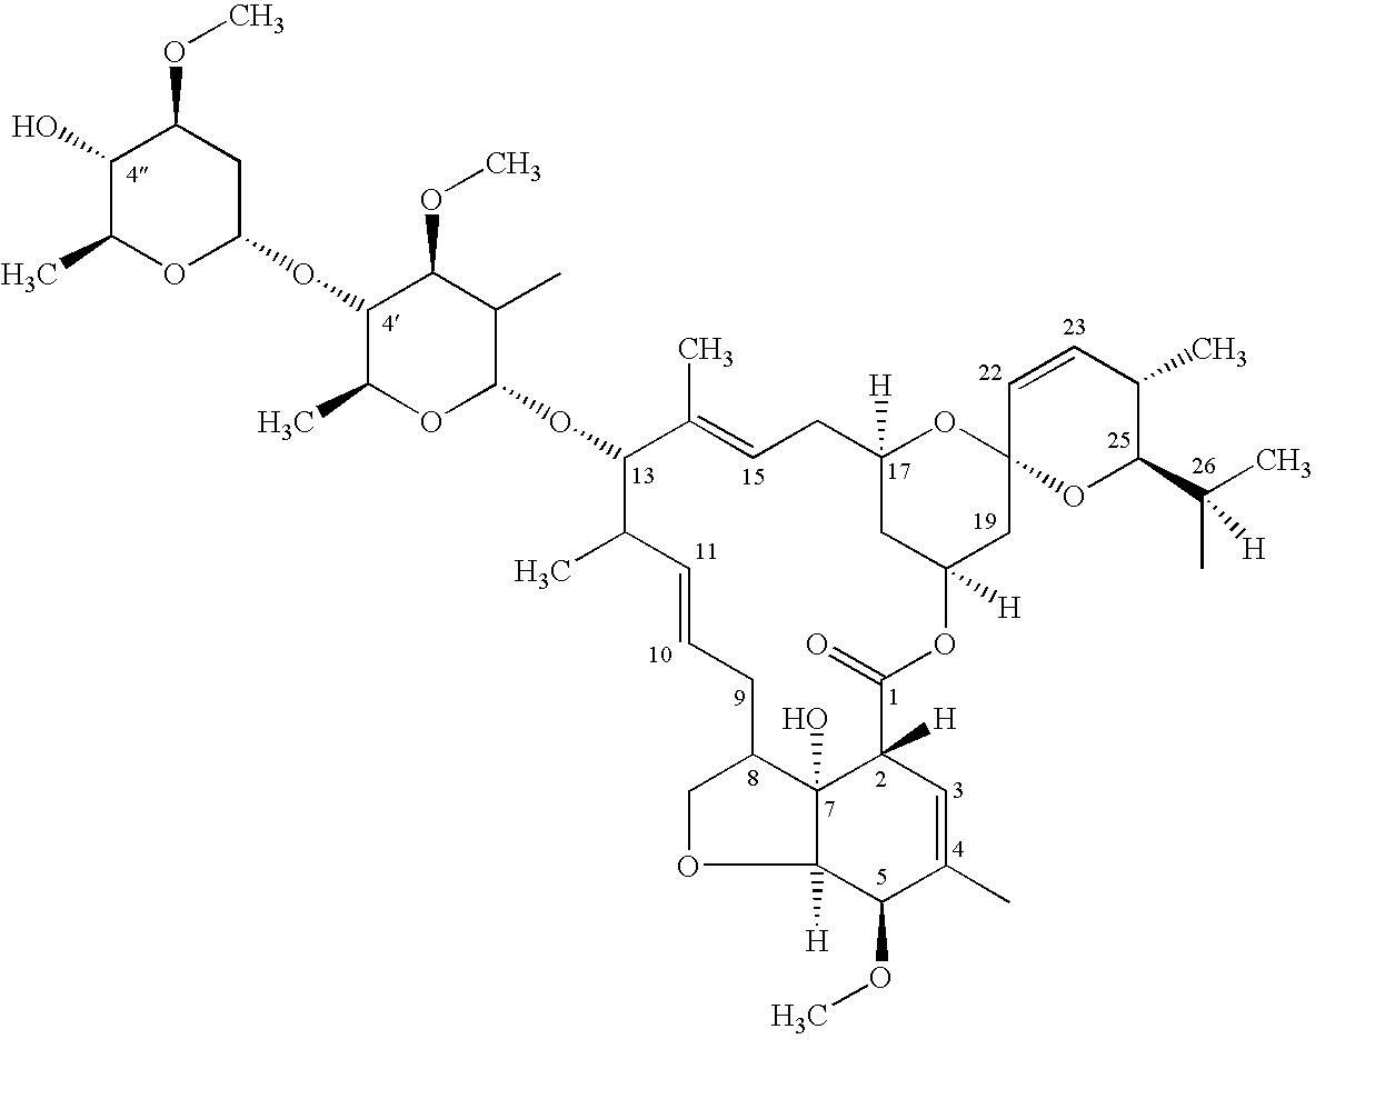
C1(O)C(C)OC(OC2C(C)OC(OC3C(C)C=CCC4C5(O)C([H])(C(=O)OC6([H])CC([H])(CC=C3C)OC3(C6)OC(C(C)(C)[H])C(C)C=C3)C=C(C)C(OC)C5([H])OC4)C(C)C2OC)CC1OC
